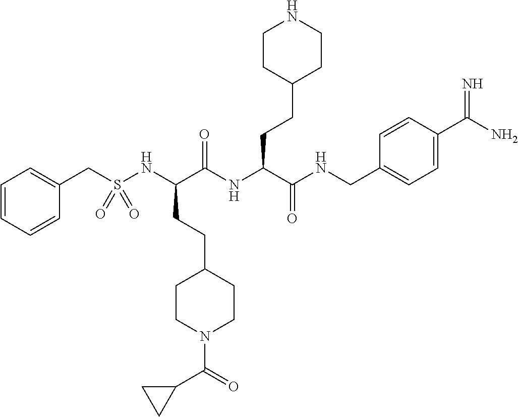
C1=CC=CC(CS(NC(C(NC(C(=O)NCC2=CC=C(C(=N)N)C=C2)CCC2CCNCC2)=O)CCC2CCN(C(=O)C3CC3)CC2)(=O)=O)=C1
